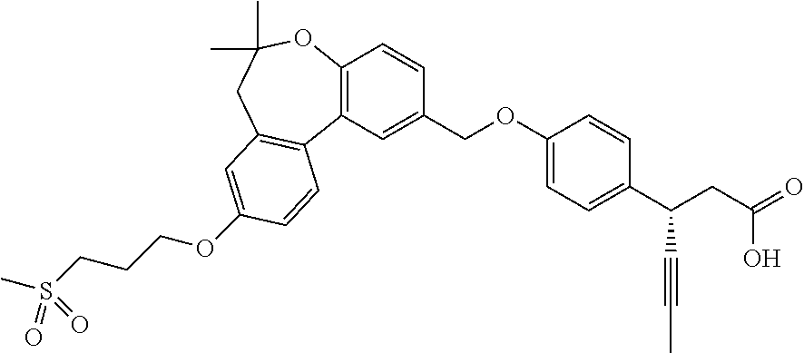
C12=C(C=C(COC3=CC=C(C(CC(=O)O)C#CC)C=C3)C=C1)C1=C(CC(C)(C)O2)C=C(OCCCS(C)(=O)=O)C=C1
